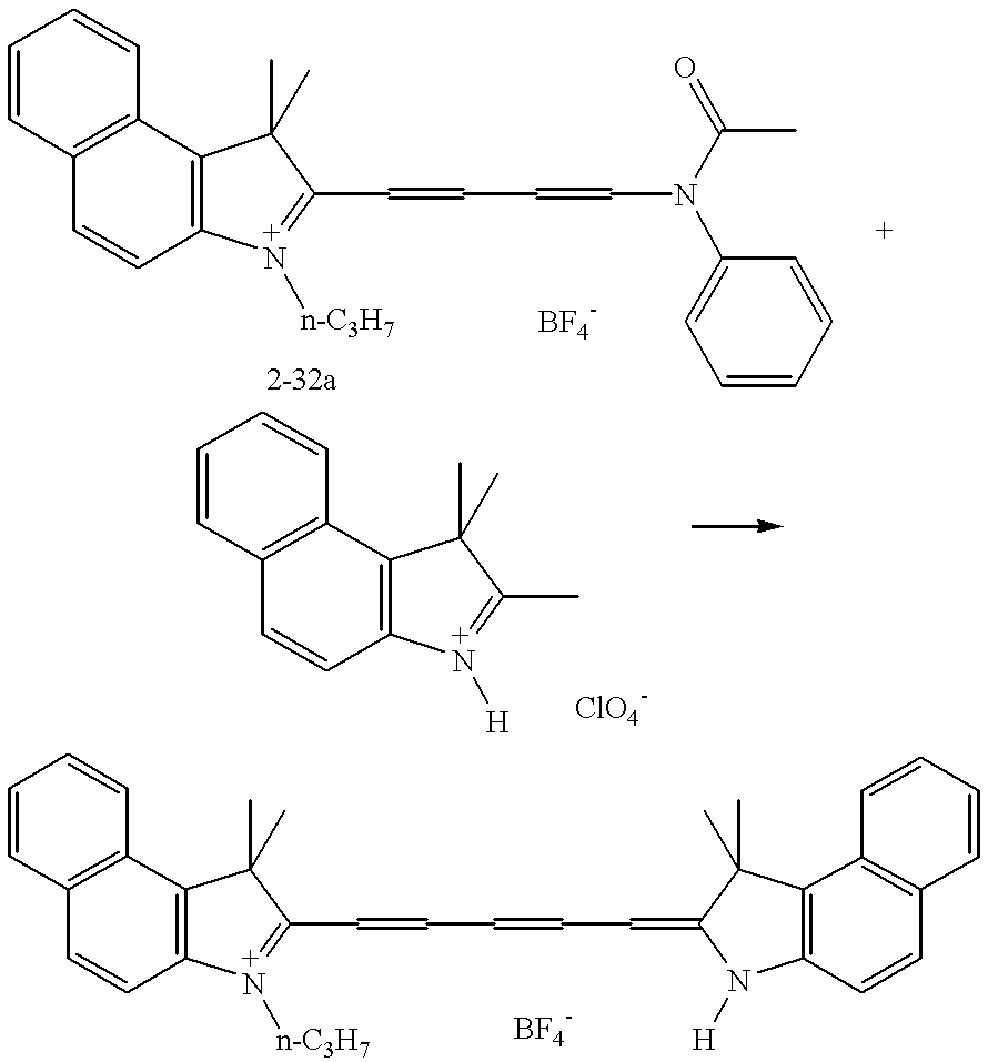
C12=C(C3=C(C=C1)[N+]([n-C3H7])=C(C=CC=CN(C1=CC=CC=C1)C(C)=O)C3(C)C)C=CC=C2.C12=C(C3=C(C=C1)[N+]([H])=C(C)C3(C)C)C=CC=C2.C12=C(C3=C(C=C1)[N+]([n-C3H7])=C(C=CC=CC=C1N([H])C4=C(C1(C)C)C1=C(C=C4)C=CC=C1)C3(C)C)C=CC=C2
